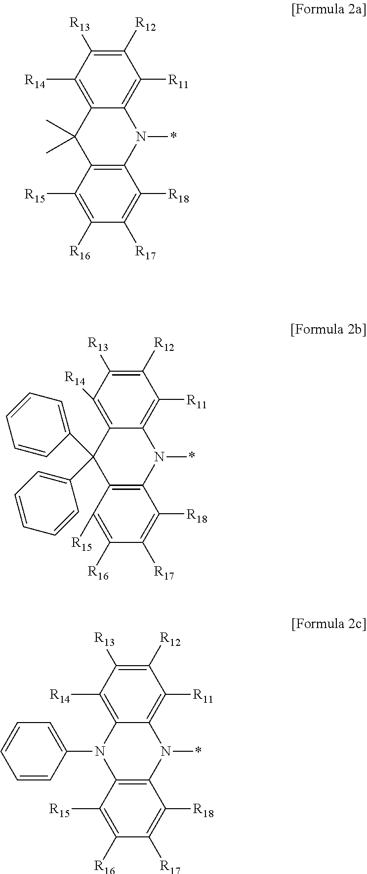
C1([R12])=C([R13])C([R14])=C2C(=C1[R11])N(*)C1=C(C2(C)C)C([R15])=C([R16])C([R17])=C1[R18].C1([R12])=C([R13])C([R14])=C2C(=C1[R11])N(*)C1=C(C2(C2=CC=CC=C2)C2=CC=CC=C2)C([R15])=C([R16])C([R17])=C1[R18].C1([R12])=C([R13])C([R14])=C2C(=C1[R11])N(*)C1=C(N2C2=CC=CC=C2)C([R15])=C([R16])C([R17])=C1[R18]
